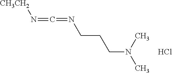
[CH3CH2]N=C=NCCCN(C)C.Cl
